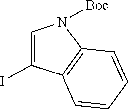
IC1=CN([Boc])C2=C1C=CC=C2
